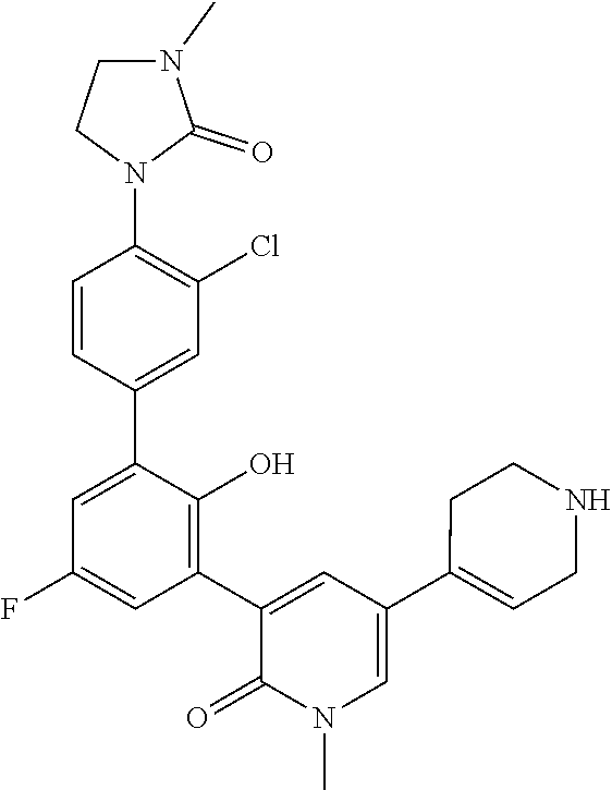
C1N(C)C(=O)N(C2=C(Cl)C=C(C3=CC(F)=CC(C4=CC(C5=CCNCC5)=CN(C)C4=O)=C3O)C=C2)C1
